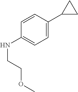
C1=CC(NCCOC)=CC=C1C1CC1
